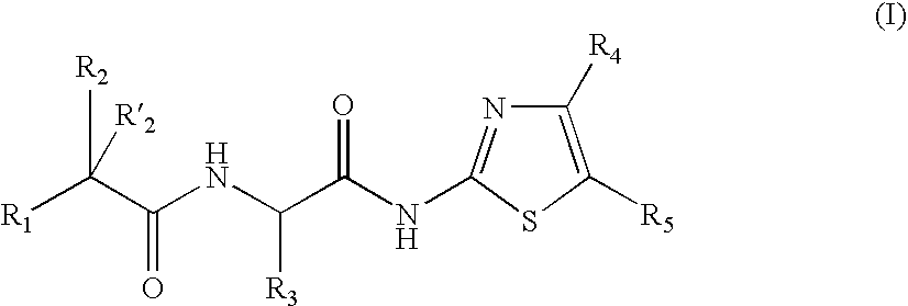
[R1]C(C(NC(C(NC1=NC([R4])=C([R5])S1)=O)[R3])=O)([R2])[R2]
